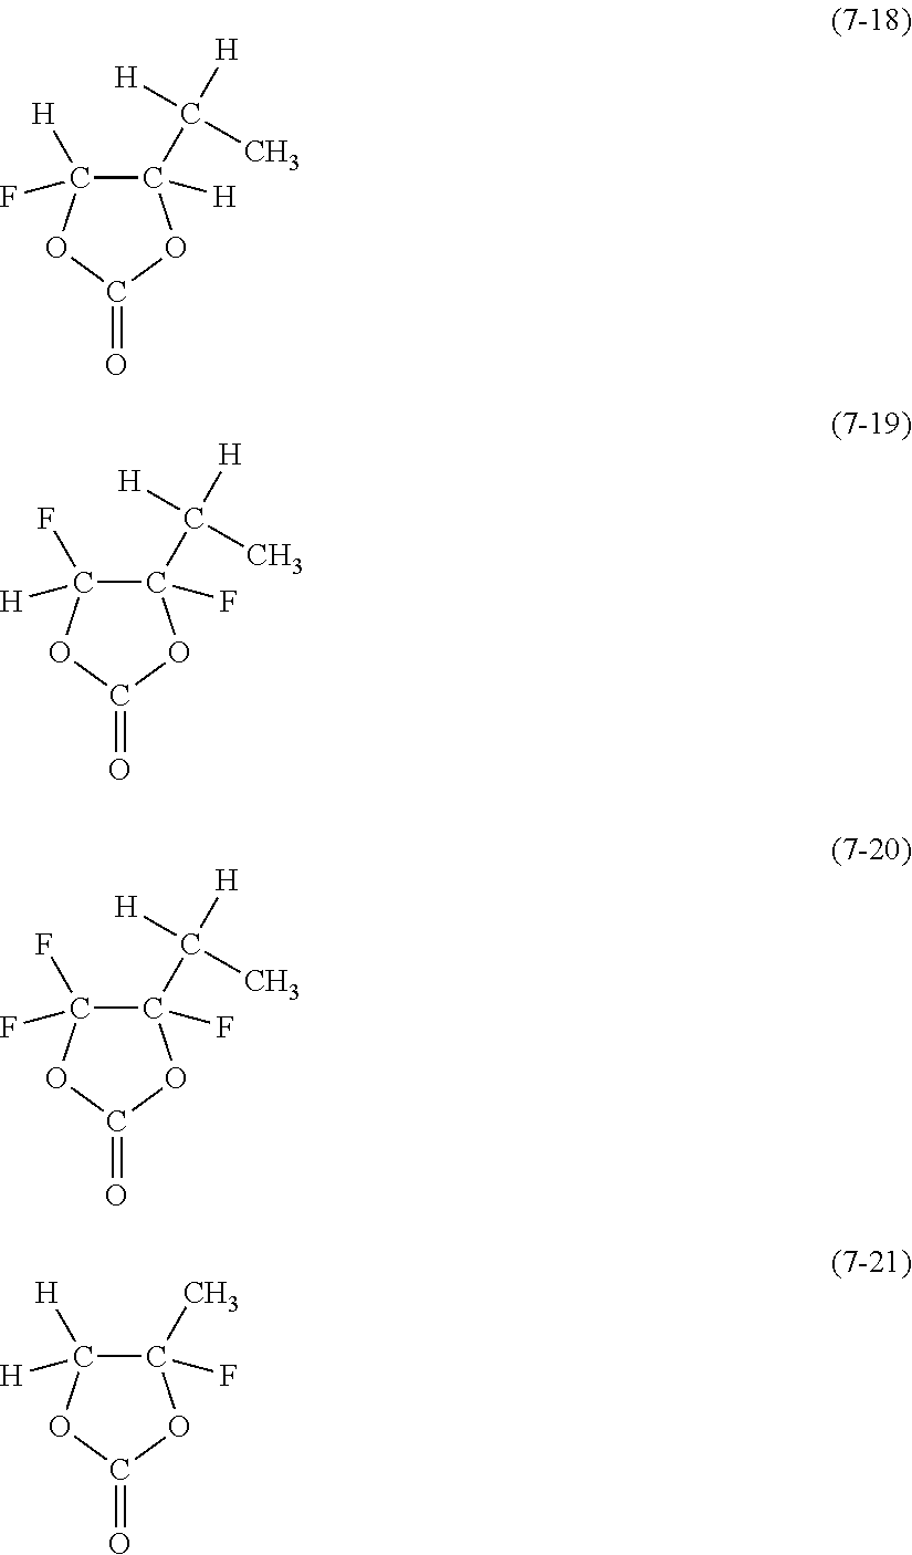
C1(C([H])([H])C)([H])C([H])(F)OC(=O)O1.C1(C([H])([H])C)(F)C(F)([H])OC(=O)O1.C1(C([H])([H])C)(F)C(F)(F)OC(=O)O1.C1(C)(F)C([H])([H])OC(=O)O1
